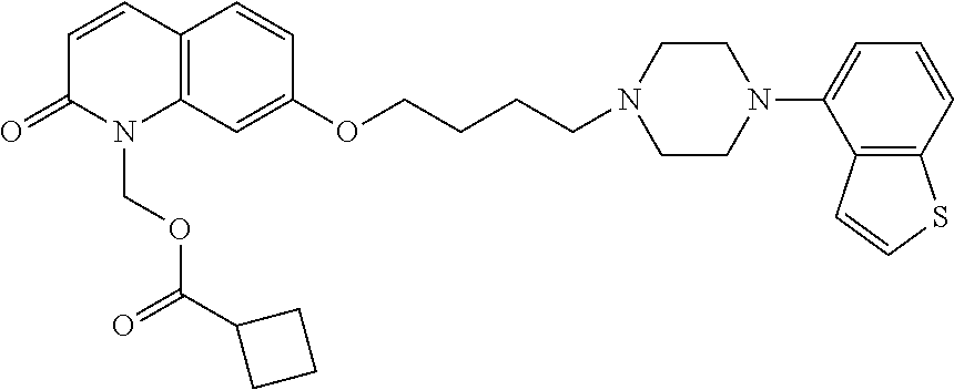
C12=C(C=C(OCCCCN3CCN(C4=CC=CC5=C4C=CS5)CC3)C=C1)N(COC(=O)C1CCC1)C(=O)C=C2
